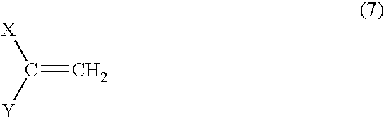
[X]C([Y])=C
